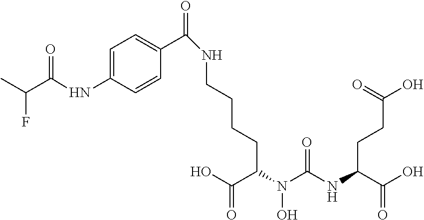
C(CC(N(C(NC(C(O)=O)CCC(O)=O)=O)O)C(O)=O)CCNC(=O)C1=CC=C(NC(=O)C(C)F)C=C1
